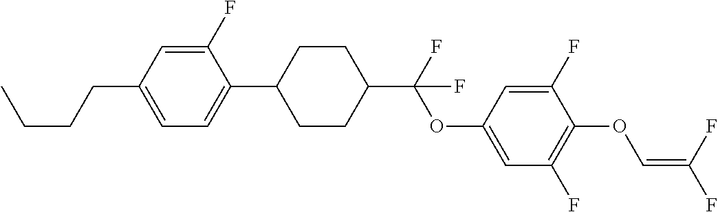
C1(F)=CC(CCCC)=CC=C1C1CCC(C(F)(OC2=CC(F)=C(OC=C(F)F)C(F)=C2)F)CC1
